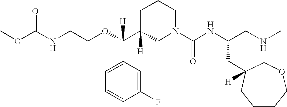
O=C(NCCOC(C1([H])CN(C(NC(CNC)CC2([H])COCCCC2)=O)CCC1)(C1=CC=CC(F)=C1)[H])OC
